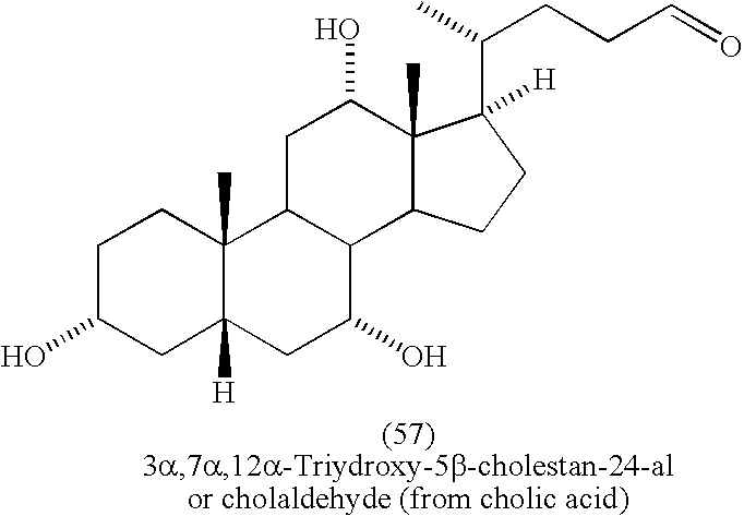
C1C(O)CC2([H])C(C)(C1)C1C(C(O)C2)C2C(C)(C(O)C1)C([H])(C(C)CCC=O)CC2
